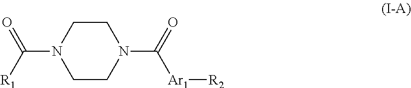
C1CN(C(=O)[R1])CCN1C(=O)[Ar1][R2]
